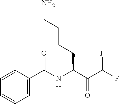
C1=CC(C(NC(C(C(F)F)=O)CCCCN)=O)=CC=C1
